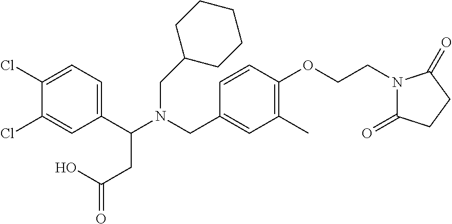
C1(C(N(CC2=CC(C)=C(OCCN3C(=O)CCC3=O)C=C2)CC2CCCCC2)CC(=O)O)=CC=C(Cl)C(Cl)=C1
